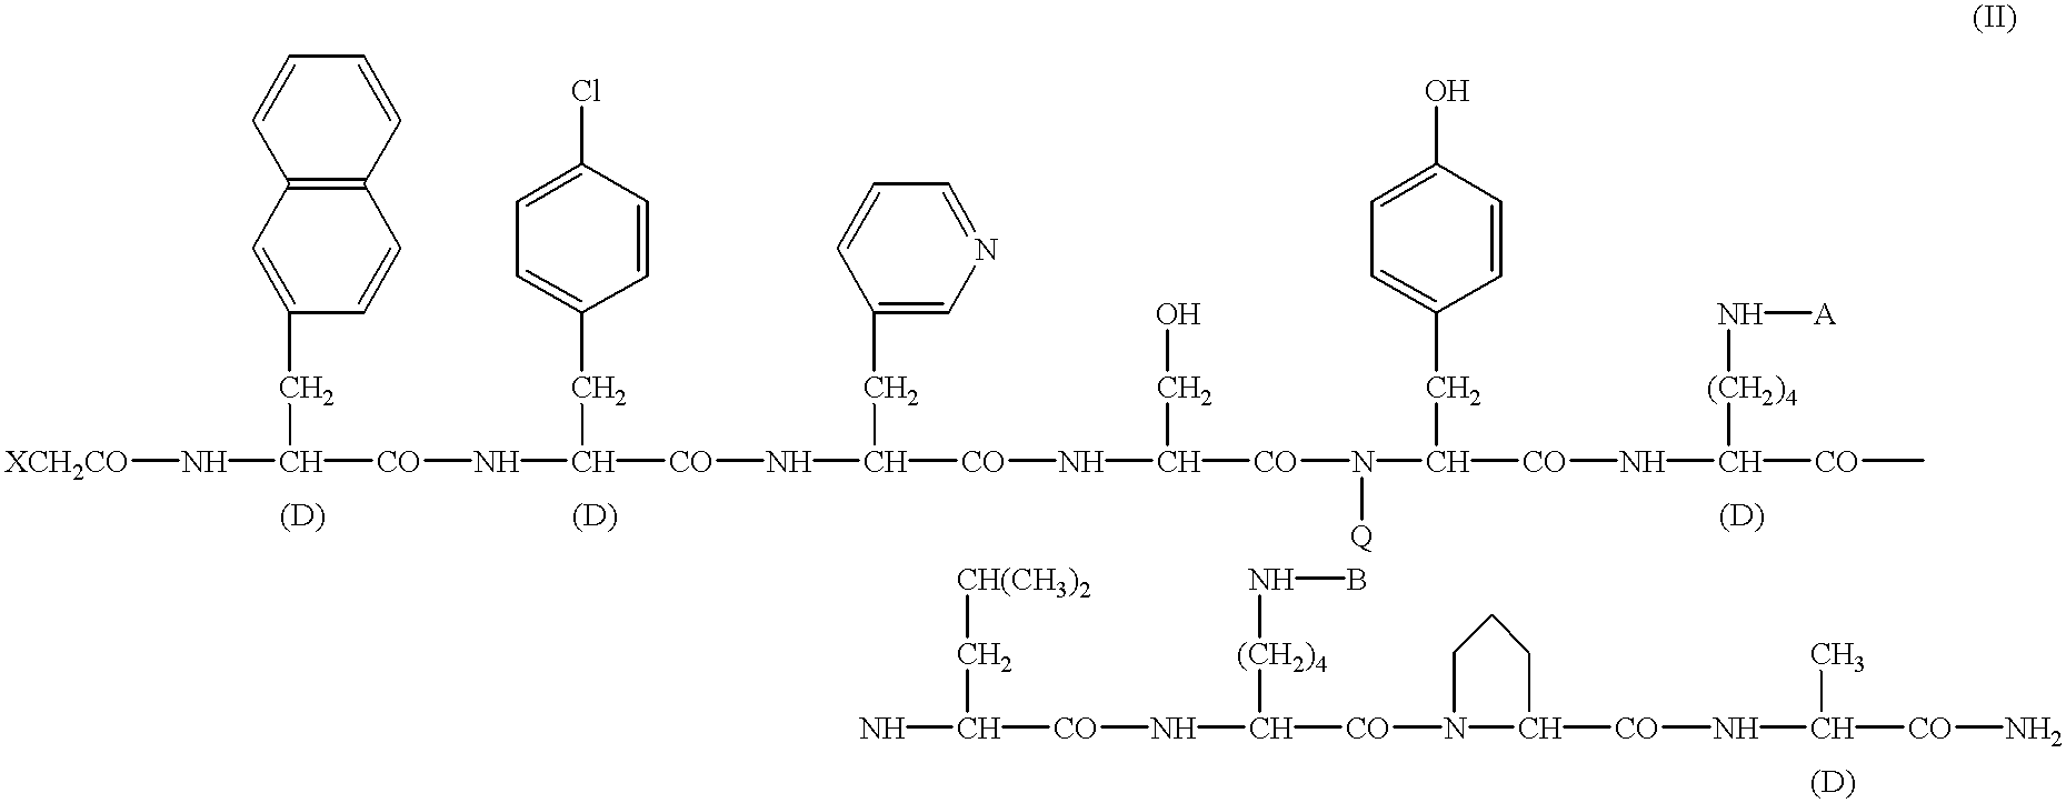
[XCH2CO]NC([CO]NC([CO]NC([CO]NC([CO]N(C(CC1=CC=C(O)C=C1)[CO]NC([CO]C)[(CH2)4]N[A])[Q])CO)CC1=CN=CC=C1)CC1=CC=C(Cl)C=C1)CC1=CC2=C(C=C1)C=CC=C2.NC(C[CH(CH3)2])[CO]NC([(CH2)4]NB)[CO]N1C([CO]NC([CO]N)C)CCC1
